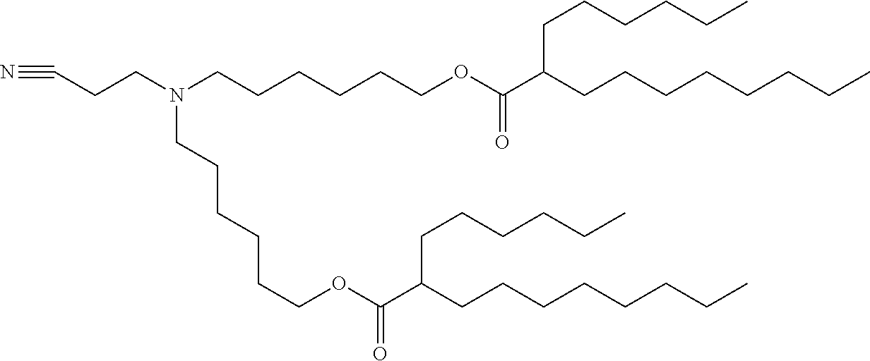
C(CCN(CCCCCCOC(C(CCCCCCCC)CCCCCC)=O)CCCCCCOC(C(CCCCCCCC)CCCCCC)=O)#N
